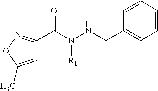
C1=C(C)ON=C1C(N(NCC1=CC=CC=C1)[R1])=O
